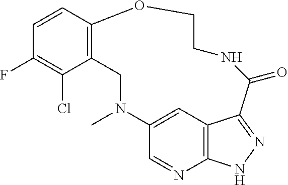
C1=CC2=C(C(Cl)=C1F)CN(C)C1=CC3=C(N=C1)NN=C3C(=O)NCCO2
